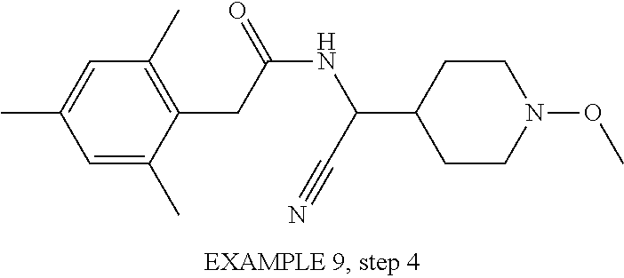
C1=C(C)C=C(C)C(CC(NC(C2CCN(OC)CC2)C#N)=O)=C1C
